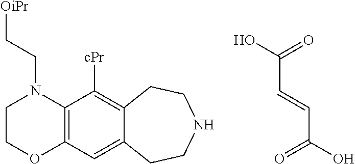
C(C(O)=O)=CC(O)=O.C1COC2=C(N1CC[OiPr])C([cPr])=C1C(=C2)CCNCC1
